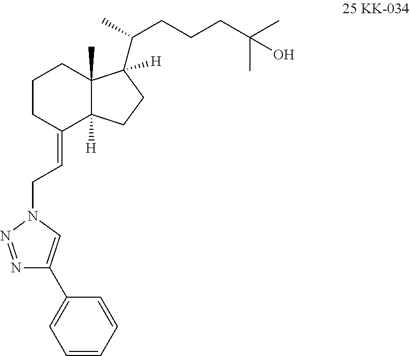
N1=NN(CC=C2C3([H])C(C)(CCC2)C(C(C)CCCC(C)(C)O)([H])CC3)C=C1C1=CC=CC=C1
